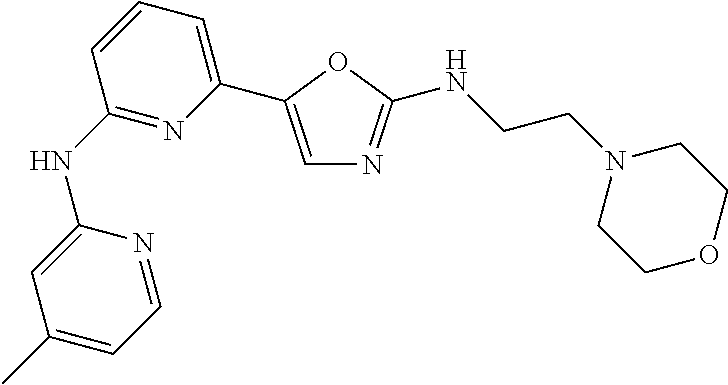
C1(NC2=NC(C3=CN=C(NCCN4CCOCC4)O3)=CC=C2)=CC(C)=CC=N1
